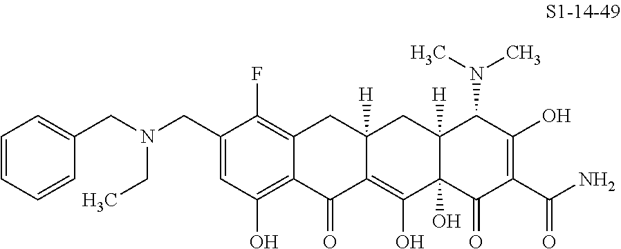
C1=CC=CC(CN(CC2=CC(O)=C3C(=C2F)CC2([H])C(=C(O)C4(O)C([H])(C2)C(N(C)C)C(O)=C(C(N)=O)C4=O)C3=O)CC)=C1
